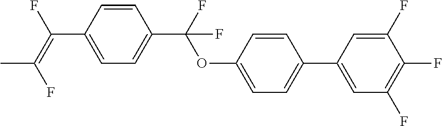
C1=CC(C(=C(F)C)F)=CC=C1C(OC1=CC=C(C2=CC(F)=C(F)C(F)=C2)C=C1)(F)F
